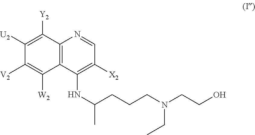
C1([U2])=C([Y2])C2=C(C([W2])=C1[V2])C(NC(CCCN(CCO)CC)C)=C([X2])C=N2
